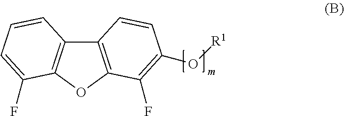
C12=C(OC3=C1C=CC=C3F)C(F)=C(O[R1])C=C2
